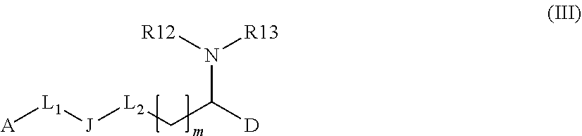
[A][L1][J][L2]CC([D])N([R12])[R13]
